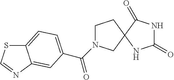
C1N(C(=O)C2=CC=C3SC=NC3=C2)CC2(C1)NC(=O)NC2=O
